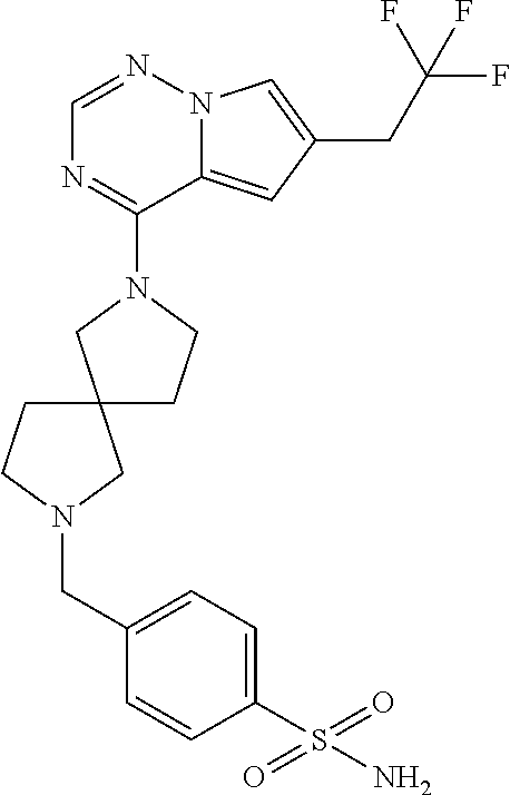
C1=NN2C(=CC(CC(F)(F)F)=C2)C(N2CC3(CC2)CCN(CC2=CC=C(S(=O)(=O)N)C=C2)C3)=N1
